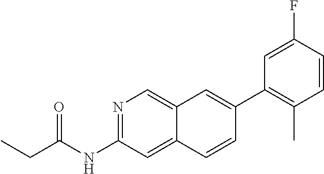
C1(C2=CC3=CN=C(NC(=O)CC)C=C3C=C2)=C(C)C=CC(F)=C1
